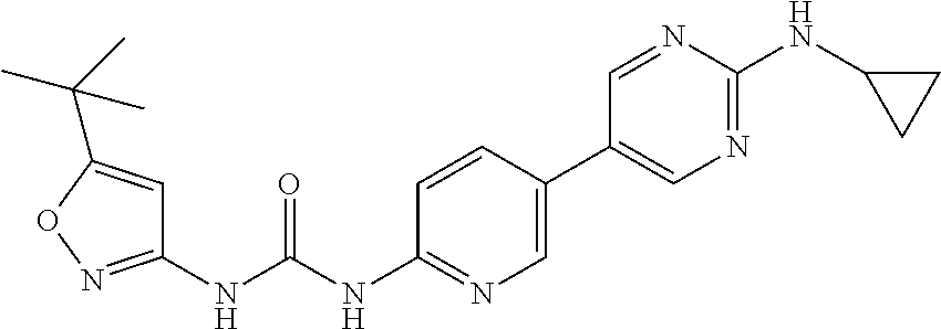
C1(C2=CN=C(NC3CC3)N=C2)=CN=C(NC(NC2=NOC(C(C)(C)C)=C2)=O)C=C1
